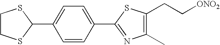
C1(C2=NC(C)=C(CC[ONO2])S2)=CC=C(C2SCCS2)C=C1
